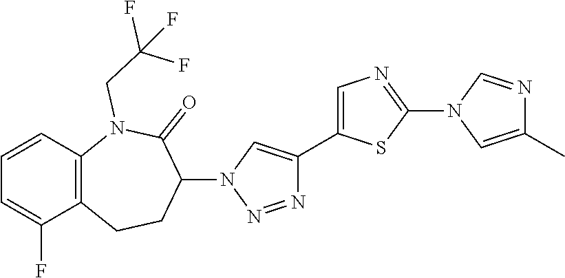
C1=CC2=C(C(F)=C1)CCC(N1C=C(C3=CN=C(N4C=NC(C)=C4)S3)N=N1)C(=O)N2CC(F)(F)F
